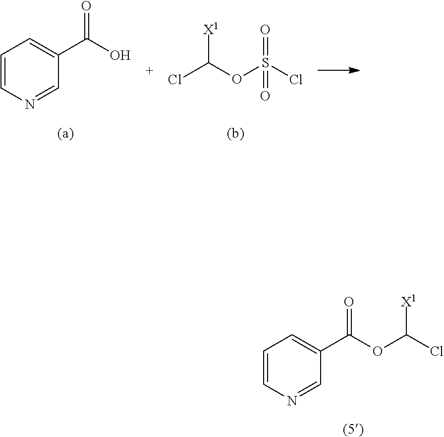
C1=CN=CC(C(=O)O)=C1.ClC(OS(Cl)(=O)=O)[X1].C1=CN=CC(C(=O)OC([X1])Cl)=C1
